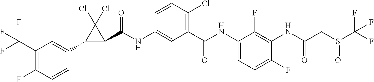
C1(C2=CC(C(F)(F)F)=C(F)C=C2)C(C(NC2=CC(C(NC3=CC=C(F)C(NC(CS(C(F)(F)F)=O)=O)=C3F)=O)=C(Cl)C=C2)=O)C1(Cl)Cl
